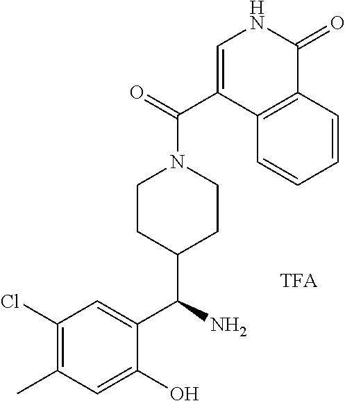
C1(Cl)=C(C)C=C(O)C(C(N)C2CCN(C(=O)C3=CNC(=O)C4=C3C=CC=C4)CC2)=C1
